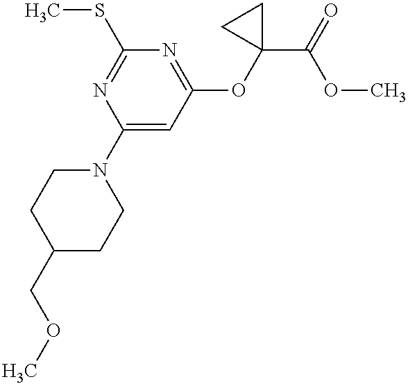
C1(COC)CCN(C2=CC(OC3(C(=O)OC)CC3)=NC(SC)=N2)CC1
